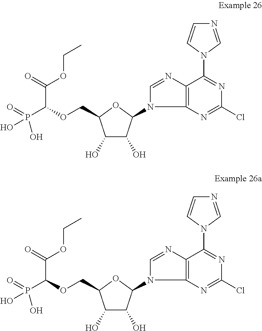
C1(O)C(O)C(N2C3=C(N=C2)C(N2C=NC=C2)=NC(Cl)=N3)OC1COC(P(O)(O)=O)C(=O)OCC.C1(O)C(O)C(N2C3=C(N=C2)C(N2C=NC=C2)=NC(Cl)=N3)OC1COC(P(O)(O)=O)C(=O)OCC
